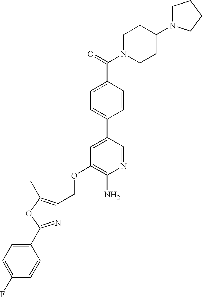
C(OC1=C(N)N=CC(C2=CC=C(C(=O)N3CCC(N4CCCC4)CC3)C=C2)=C1)C1=C(C)OC(C2=CC=C(F)C=C2)=N1
